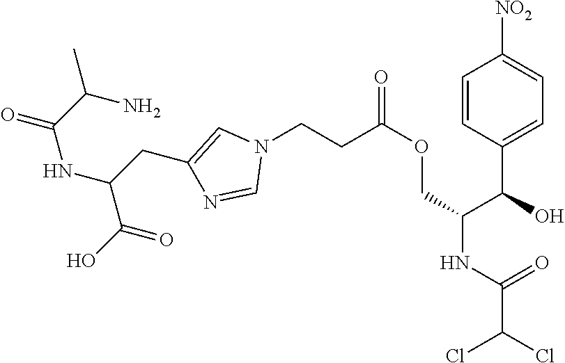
N1(CCC(OCC(NC(C(Cl)Cl)=O)C(O)C2=CC=C([NO2])C=C2)=O)C=C(CC(NC(=O)C(N)C)C(O)=O)N=C1
